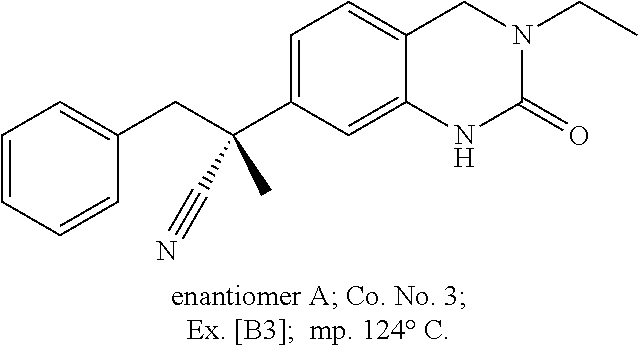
C1=CC=CC(CC(C2=CC=C3C(=C2)NC(=O)N(CC)C3)(C#N)C)=C1
